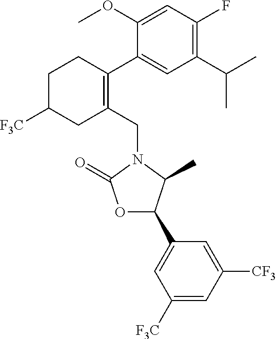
C1(CN2C(=O)OC(C3=CC([F3C])=CC([CF3])=C3)C2C)=C(C2=CC(C(C)C)=C(F)C=C2OC)CCC([F3C])C1
